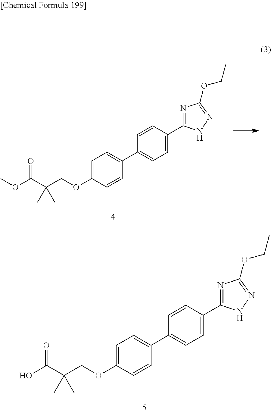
C1=C(OCC(C(OC)=O)(C)C)C=CC(C2=CC=C(C3=NC(OCC)=NN3)C=C2)=C1.C1=C(OCC(C(O)=O)(C)C)C=CC(C2=CC=C(C3=NC(OCC)=NN3)C=C2)=C1
